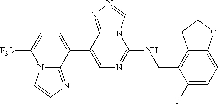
C12=NC=CN1C([F3C])=CC=C2C1=CN=C(NCC2=C3C(=CC=C2F)OCC3)N2C1=NN=C2
